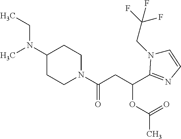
CN(C1CCN(C(CC(OC(=O)C)C2=NC=CN2CC(F)(F)F)=O)CC1)CC
